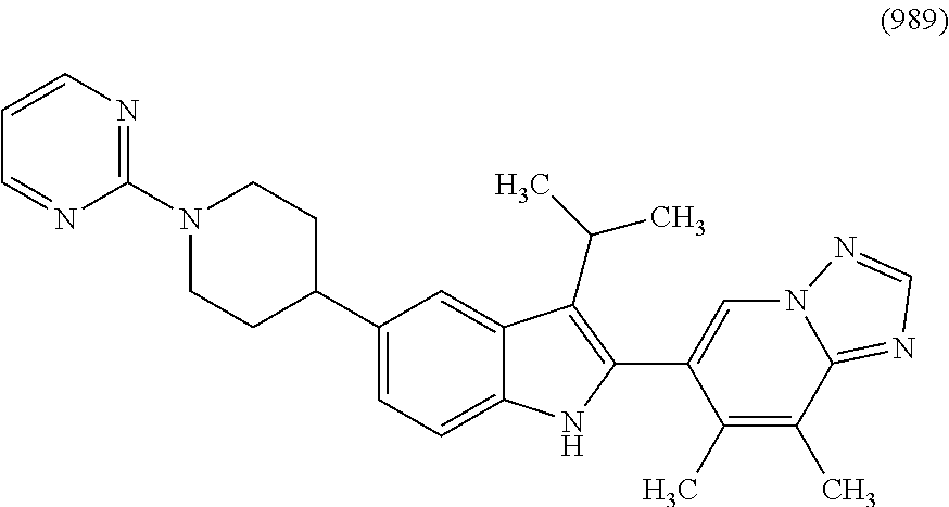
C1(C2CCN(C3=NC=CC=N3)CC2)=CC=C2C(=C1)C(C(C)C)=C(C1=CN3C(=NC=N3)C(C)=C1C)N2
